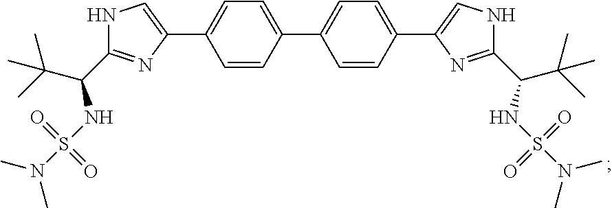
N1C(C(C(C)(C)C)NS(N(C)C)(=O)=O)=NC(C2=CC=C(C3=CC=C(C4=CNC(C(NS(N(C)C)(=O)=O)C(C)(C)C)=N4)C=C3)C=C2)=C1
